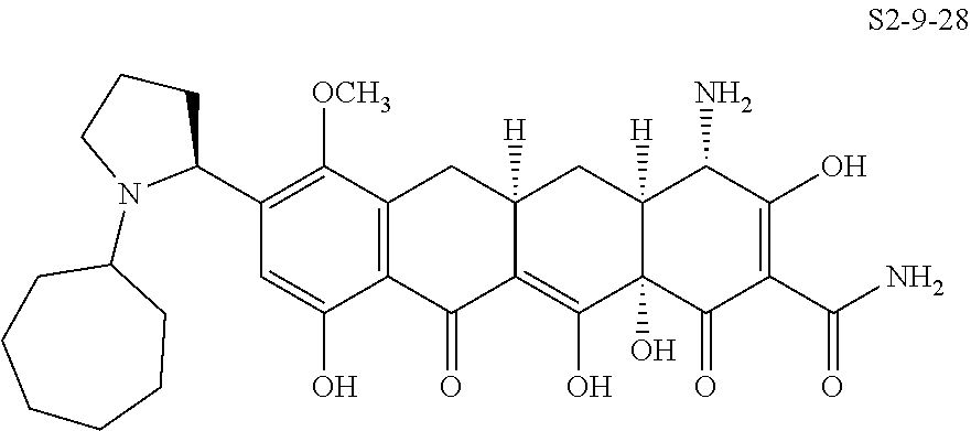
C12=C(C([OCH3])=C(C3N(C4CCCCCC4)CCC3)C=C1O)CC1([H])C(=C(O)C3(O)C([H])(C1)C(N)C(O)=C(C(N)=O)C3=O)C2=O
